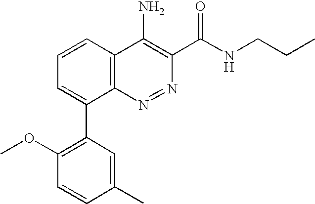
C1(C)=CC(C2=CC=CC3=C2N=NC(C(NCCC)=O)=C3N)=C(OC)C=C1
